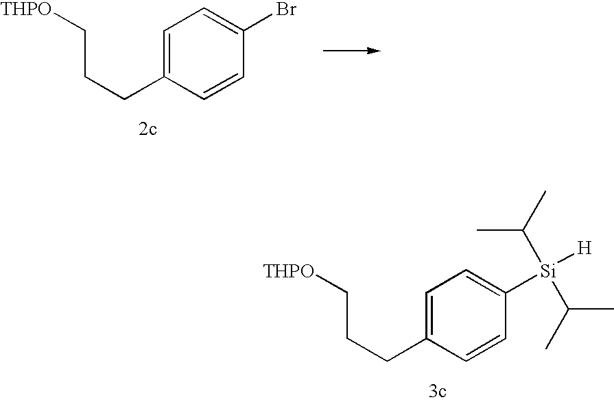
C(CC1=CC=C([Si]([H])(C(C)C)C(C)C)C=C1)C[THPO].C(CC1=CC=C(Br)C=C1)C[THPO]
